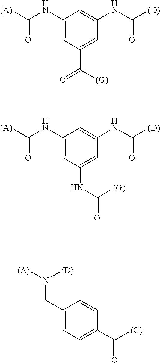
[(A)]C(=O)NC1=CC(C(=O)[(G)])=CC(NC(=O)[(D)])=C1.[(A)]C(=O)NC1=CC(NC([(G)])=O)=CC(NC(=O)[(D)])=C1.C1(CN([(D)])[(A)])=CC=C(C(=O)[(G)])C=C1
